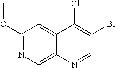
C1(OC)=NC=C2C(=C1)C(Cl)=C(Br)C=N2
